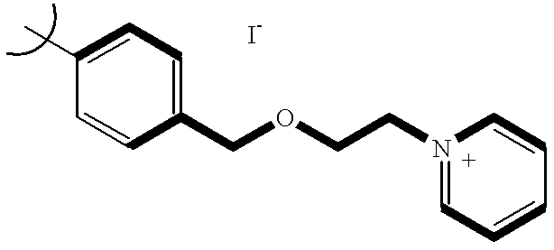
C1(C)=CC=C(COCCN2=CC=CC=C2)C=C1
